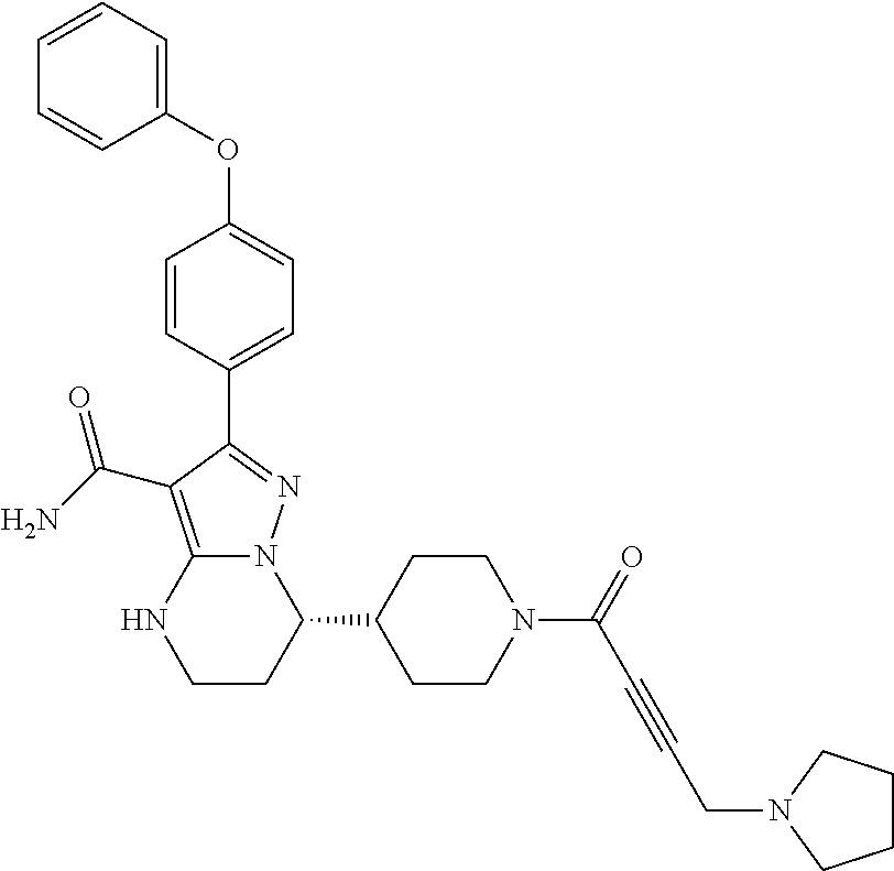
C1(C2CCN(C(=O)C#CCN3CCCC3)CC2)N2C(=C(C(N)=O)C(C3=CC=C(OC4=CC=CC=C4)C=C3)=N2)NCC1
